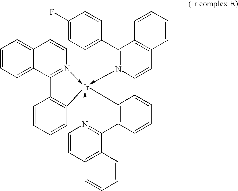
C12=CC=CC=C1C1=N(->[Ir]34(-N5=C(C6=C3C=C(F)C=C6)C3=C(C=C5)C=CC=C3)(-N3=C(C5=C(C=C3)C=CC=C5)C3=C4C=CC=C3)C3=C1C=CC=C3)C=C2
